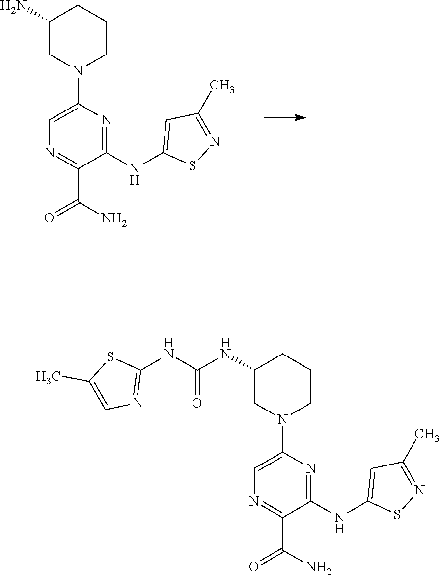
C1(N)CN(C2=CN=C(C(N)=O)C(NC3=CC(C)=NS3)=N2)CCC1.C1(NC(NC2=NC=C(C)S2)=O)CN(C2=CN=C(C(N)=O)C(NC3=CC(C)=NS3)=N2)CCC1
